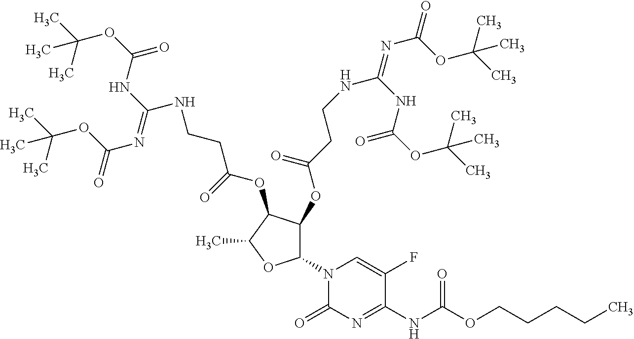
N1(C2C(OC(CCNC(NC(=O)OC(C)(C)C)=NC(OC(C)(C)C)=O)=O)C(OC(CCNC(=NC(OC(C)(C)C)=O)NC(=O)OC(C)(C)C)=O)C(C)O2)C(=O)N=C(NC(OCCCCC)=O)C(F)=C1
